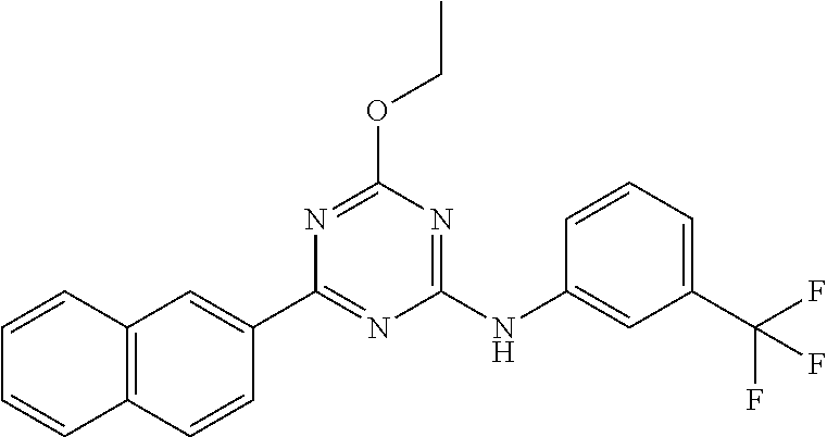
C1=CC(C2=NC(NC3=CC(C(F)(F)F)=CC=C3)=NC(OCC)=N2)=CC2=C1C=CC=C2
